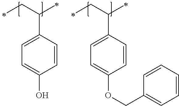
C1=CC(C(CC)C)=CC=C1OCC1=CC=CC=C1.C1=CC(C(CC)C)=CC=C1O
